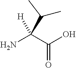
NC(C(O)=O)([H])C(C)C
